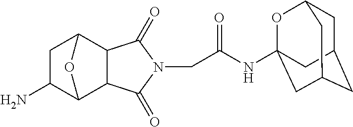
C1(=O)N(CC(NC23OC4CC(CC(C2)C4)C3)=O)C(=O)C2C3CC(N)C(C12)O3
